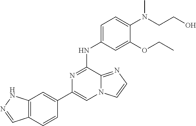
C1(C2=CC3=C(C=C2)C=NN3)=CN2C(=NC=C2)C(NC2=CC=C(N(CCO)C)C(OCC)=C2)=N1
